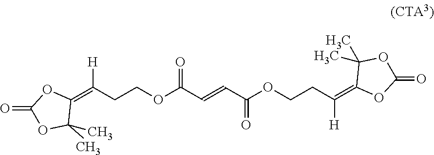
O(CCC(=C1OC(=O)OC1(C)C)[H])C(C=CC(OCCC(=C1OC(=O)OC1(C)C)[H])=O)=O
